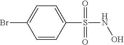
C1=CC(S(NO)(=O)=O)=CC=C1Br
